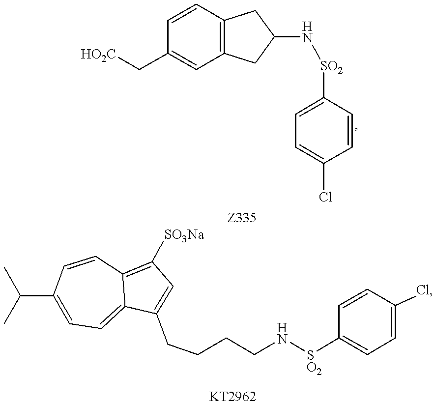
[HO2C]CC1=CC2=C(C=C1)CC(N[SO2]C1=CC=C(Cl)C=C1)C2.C(C1=CC=C2C(=C([SO3Na])C=C2CCCCN[SO2]C2=CC=C(Cl)C=C2)C=C1)(C)C
